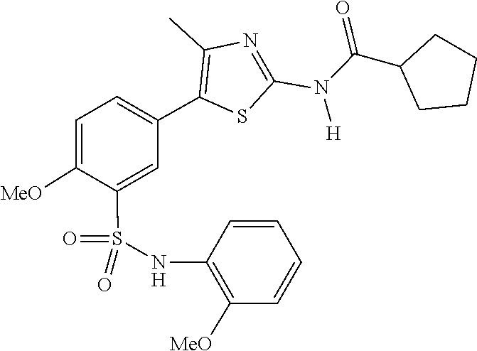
C(C1CCCC1)(N(C1=NC(C)=C(C2=CC=C([MeO])C(S(=O)(NC3=C([MeO])C=CC=C3)=O)=C2)S1)[H])=O
